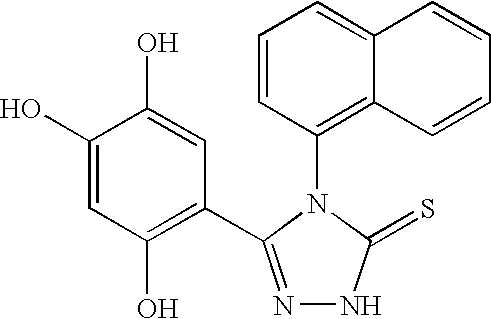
C1=CC(N2C(=S)NN=C2C2=C(O)C=C(O)C(O)=C2)=C2C(=C1)C=CC=C2
